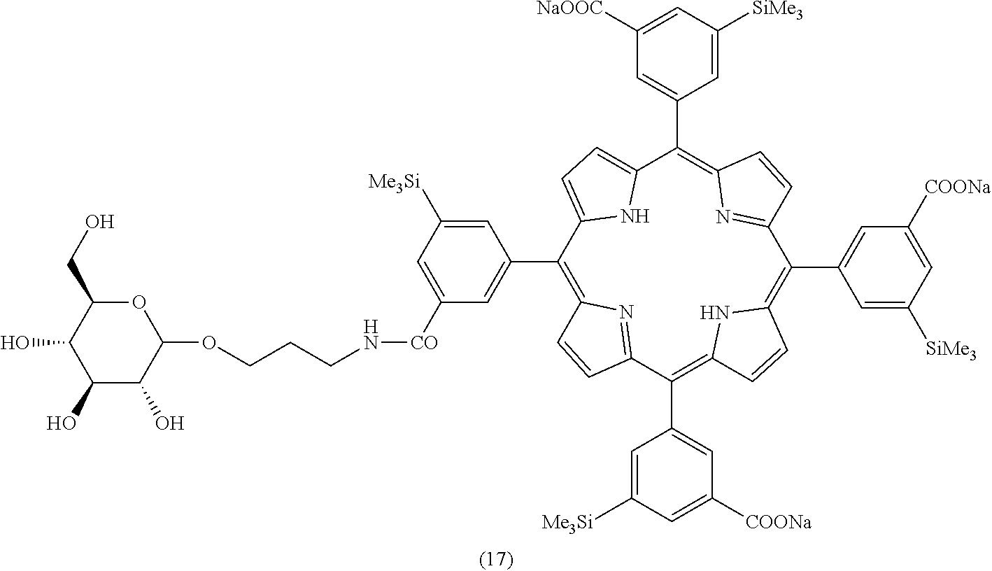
C1(C2=CC([CO]NCCCOC3OC(CO)C(O)C(O)C3O)=CC([Me3Si])=C2)=C2N=C(C(C3=CC([COONa])=CC([Me3Si])=C3)=C3NC(=C(C4=CC([COONa])=CC([SiMe3])=C4)C4=NC(=C(C5=CC([NaOOC])=CC([SiMe3])=C5)C5=CC=C1N5)C=C4)C=C3)C=C2
